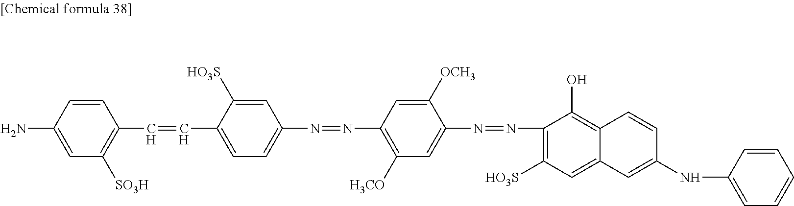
C1([HO3S])=CC(N=NC2=C([H3CO])C=C(N=NC3=C([HO3S])C=C4C(=C3O)C=CC(NC3=CC=CC=C3)=C4)C([OCH3])=C2)=CC=C1C=CC1=C([SO3H])C=C(N)C=C1
